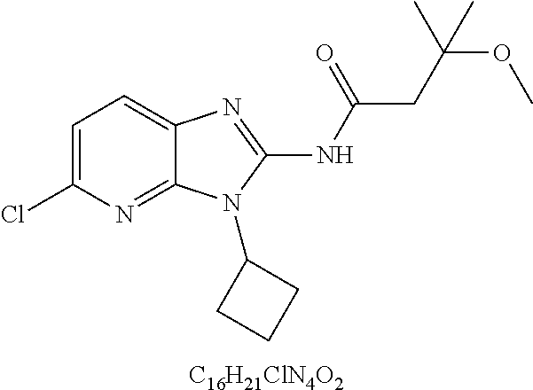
C1=C(Cl)N=C2C(=C1)N=C(NC(CC(OC)(C)C)=O)N2C1CCC1.[C16H21ClN4O2]
